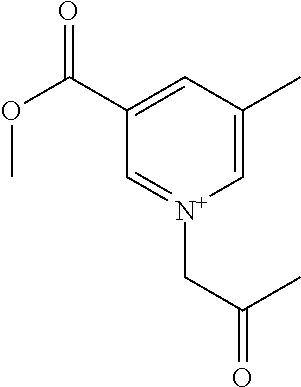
C1=C(C(OC)=O)C=[N+](CC(=O)C)C=C1C
